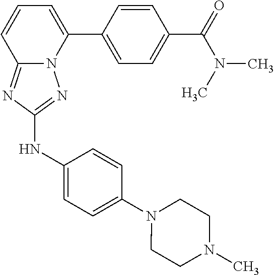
C1=CC(C2=CC=CC3=NC(NC4=CC=C(N5CCN(C)CC5)C=C4)=NN23)=CC=C1C(=O)N(C)C
